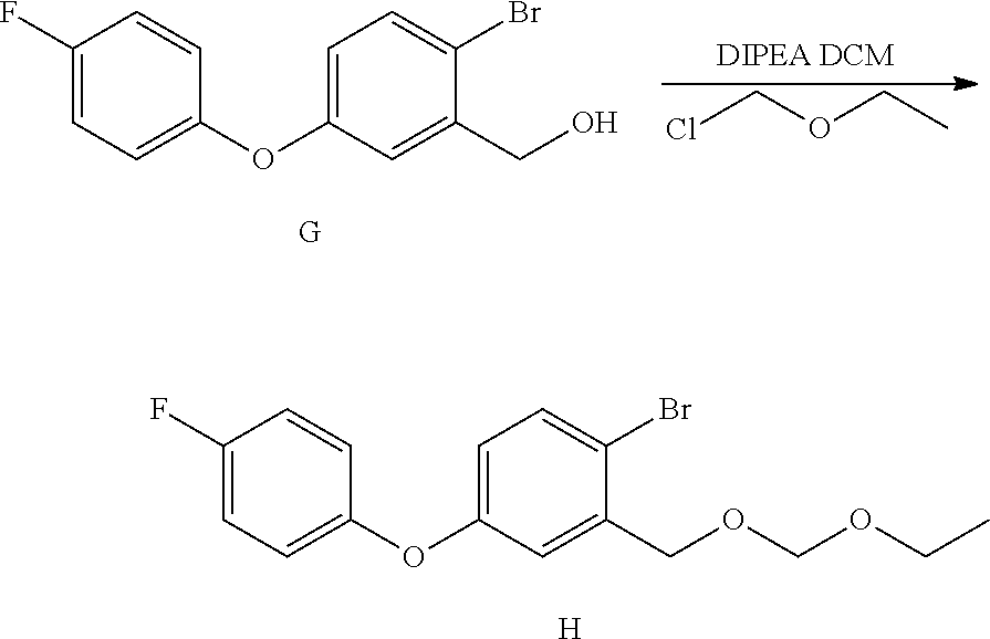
C1(F)=CC=C(OC2=CC=C(Br)C(CO)=C2)C=C1.[G].[DIPEA DCM].ClCOCC.[H].C1(F)=CC=C(OC2=CC=C(Br)C(COCOCC)=C2)C=C1
